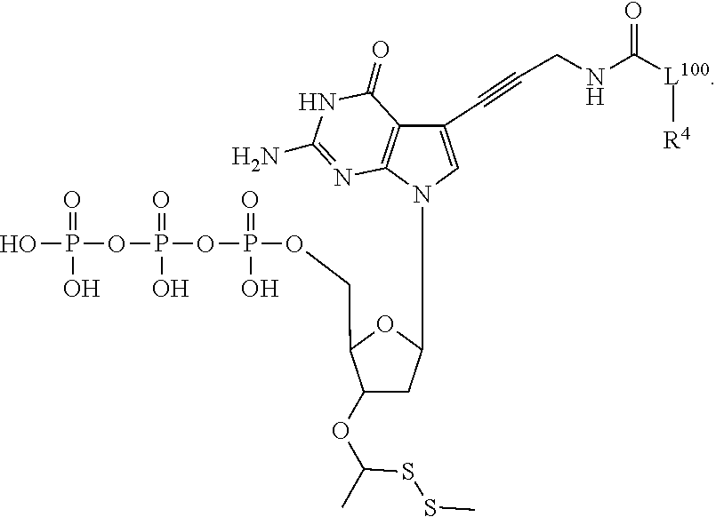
S(SC)C(C)OC1C(COP(OP(OP(O)(=O)O)(O)=O)(O)=O)OC(N2C=C(C#CCNC([L100][R4])=O)C3=C2N=C(N)NC3=O)C1
